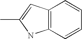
C12=C(C=CC=C1)NC(C)=C2
